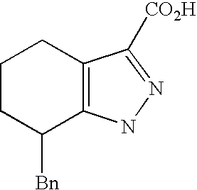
C1CC([Bn])C2=C(C1)C([CO2H])=NN2
